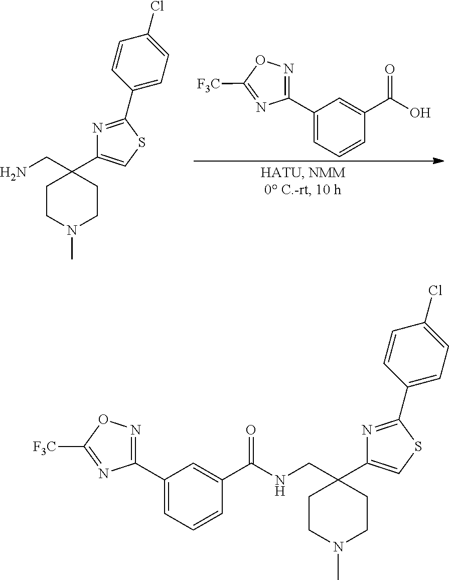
C1(C2=NOC([F3C])=N2)=CC=CC(C(O)=O)=C1.NCC1(C2=CSC(C3=CC=C(Cl)C=C3)=N2)CCN(C)CC1.C1(C2=NOC([F3C])=N2)=CC=CC(C(NCC2(C3=CSC(C4=CC=C(Cl)C=C4)=N3)CCN(C)CC2)=O)=C1
